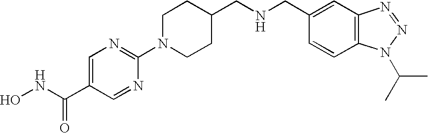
C1(N2CCC(CNCC3=CC4=C(C=C3)N(C(C)C)N=N4)CC2)=NC=C(C(NO)=O)C=N1
